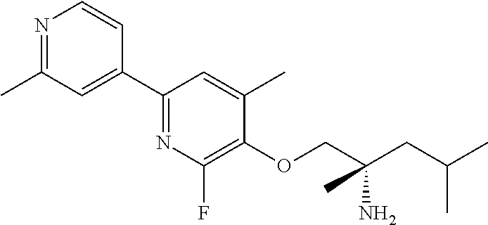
C1(C2=CC(C)=NC=C2)=NC(F)=C(OCC(CC(C)C)(N)C)C(C)=C1
